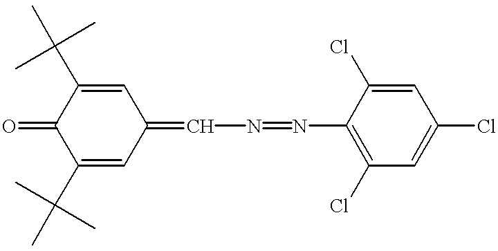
C1(C(C)(C)C)=CC(=CN=NC2=C(Cl)C=C(Cl)C=C2Cl)C=C(C(C)(C)C)C1=O
